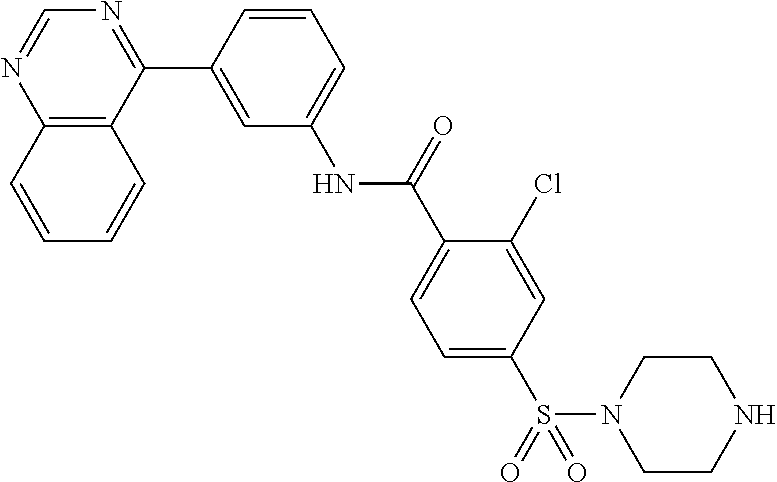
C12=C(C(C3=CC(NC(C4=CC=C(S(N5CCNCC5)(=O)=O)C=C4Cl)=O)=CC=C3)=NC=N1)C=CC=C2
